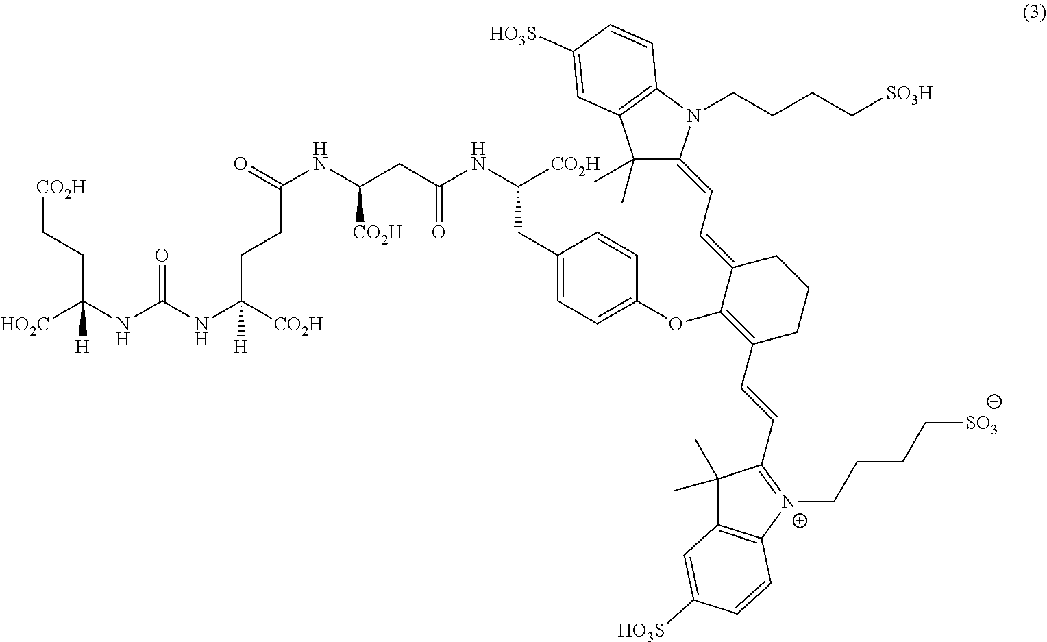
[HO2C]C(NC(NC([CO2H])([H])CCC(NC(CC(NC([CO2H])CC1=CC=C(OC2=C(C=CC3=[N+](CCCC[SO3])C4=C(C3(C)C)C=C([HO3S])C=C4)CCCC2=CC=C2C(C)(C)C3=C(N2CCCC[SO3H])C=CC([HO3S])=C3)C=C1)=O)[CO2H])=O)=O)(CC[CO2H])[H]
